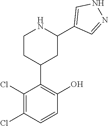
C1(Cl)=C(Cl)C=CC(O)=C1C1CC(C2=CNN=C2)NCC1
